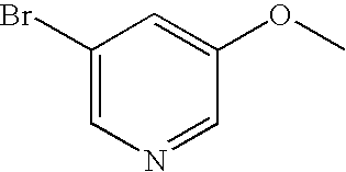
C1(Br)=CN=CC(OC)=C1
